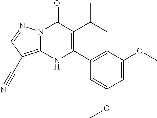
N12C(=C(C#N)C=N1)NC(C1=CC(OC)=CC(OC)=C1)=C(C(C)C)C2=O
